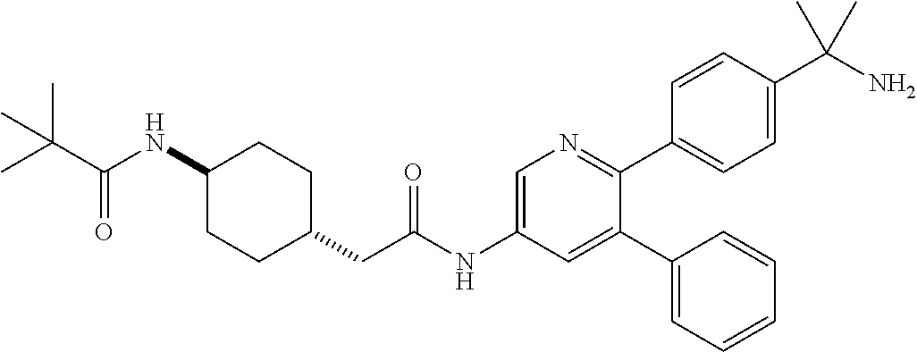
C(=O)(C(C)(C)C)NC1CCC(CC(NC2=CN=C(C3=CC=C(C(N)(C)C)C=C3)C(C3=CC=CC=C3)=C2)=O)CC1
